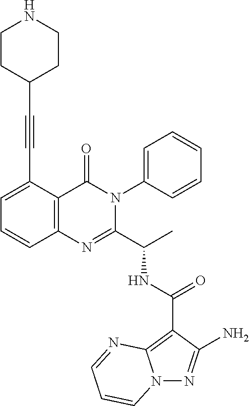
N(C(C1=NC2=C(C(=O)N1C1=CC=CC=C1)C(C#CC1CCNCC1)=CC=C2)C)C(C1=C2N(N=C1N)C=CC=N2)=O
